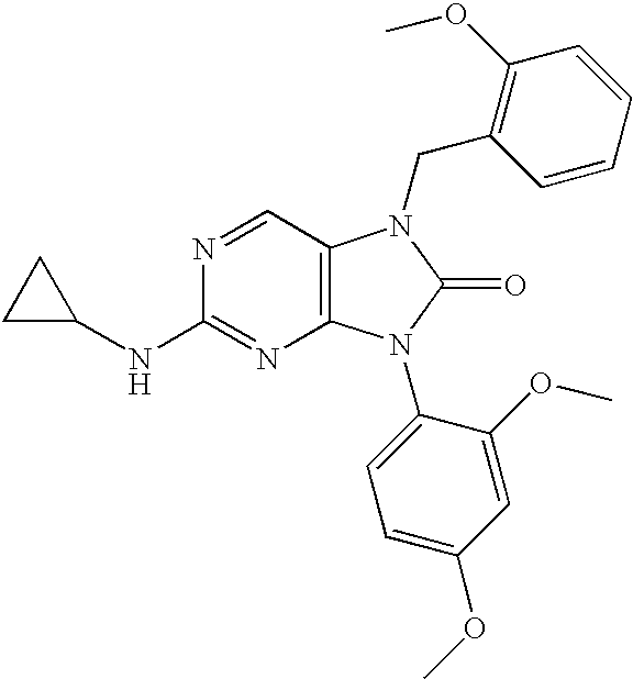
N1=CC2=C(N=C1NC1CC1)N(C1=CC=C(OC)C=C1OC)C(=O)N2CC1=C(OC)C=CC=C1
